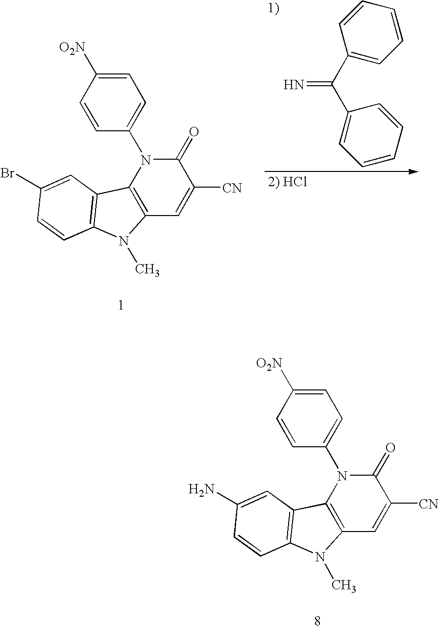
C1(=O)N(C2=CC=C([O2N])C=C2)C2=C(C=C1[CN])N(C)C1=C2C=C(Br)C=C1.N=C(C1=CC=CC=C1)C1=CC=CC=C1.C1(=O)N(C2=CC=C([O2N])C=C2)C2=C(C=C1[CN])N(C)C1=C2C=C(N)C=C1
